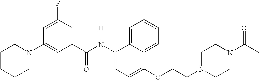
C1=C2C(=CC=C1)C(OCCN1CCN(C(C)=O)CC1)=CC=C2N(C(C1=CC(F)=CC(N2CCCCC2)=C1)=O)[H]
